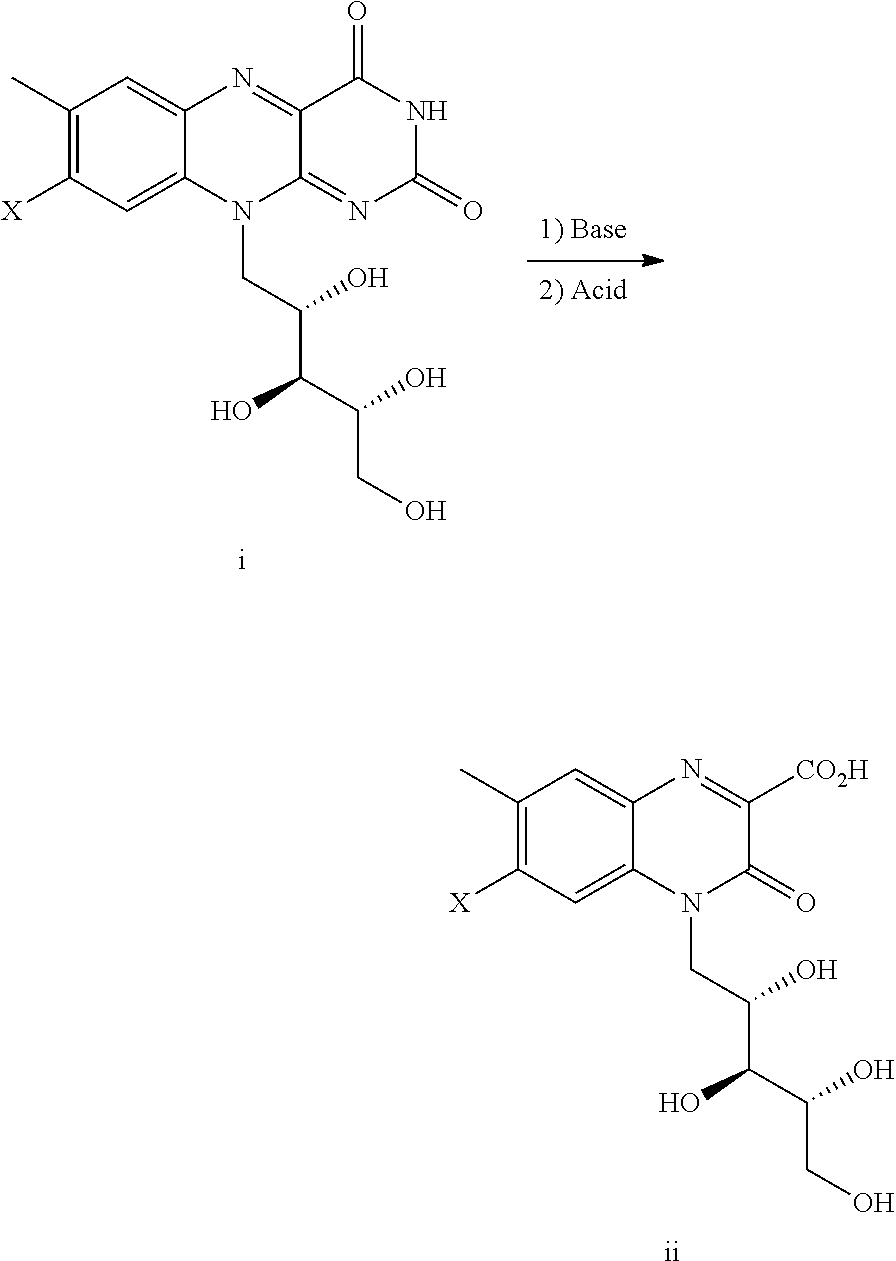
C1(C)=C([X])C=C2C(=C1)N=C1C(=NC(=O)NC1=O)N2CC(C(C(O)CO)O)O.[i].C1(C)=C([X])C=C2C(=C1)N=C([CO2H])C(=O)N2CC(C(C(O)CO)O)O.[ii]
